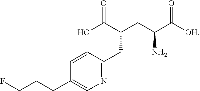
FCCCC1=CN=C(CC(C(O)=O)CC(C([OH])=O)N)C=C1
